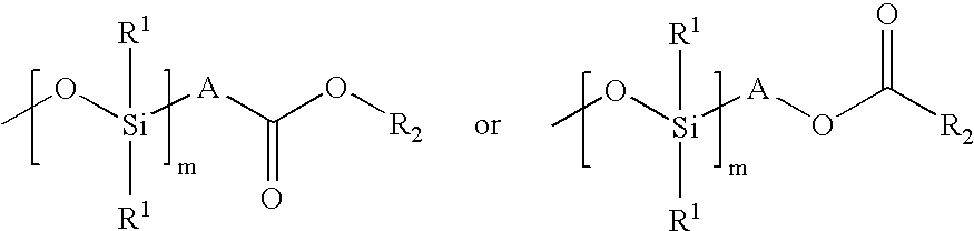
CO[Si]([A]C(O[R2])=O)([R1])[R1].CO[Si]([A]OC([R2])=O)([R1])[R1]
